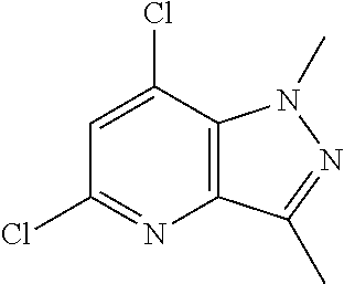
C12=C(N(C)N=C1C)C(Cl)=CC(Cl)=N2
